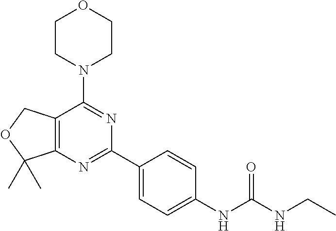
C12=C(N=C(C3=CC=C(NC(NCC)=O)C=C3)N=C1N1CCOCC1)C(C)(C)OC2
